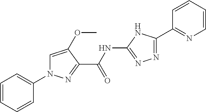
C1(C(=O)NC2=NN=C(C3=NC=CC=C3)N2)=NN(C2=CC=CC=C2)C=C1OC
